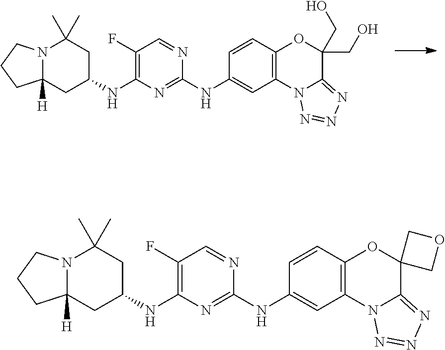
N12C([H])(CC(NC3=C(F)C=NC(NC4=CC5=C(C=C4)OC(CO)(CO)C4=NN=NN54)=N3)CC1(C)C)CCC2.N12C([H])(CC(NC3=C(F)C=NC(NC4=CC5=C(C=C4)OC4(C6=NN=NN56)COC4)=N3)CC1(C)C)CCC2
